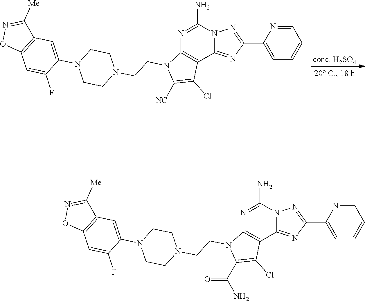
N1=C(N)N2C(=NC(C3=CC=CC=N3)=N2)C2=C1N(CCN1CCN(C3=CC4=C(C=C3F)ON=C4[Me])CC1)C(C(N)=O)=C2Cl.N1=C(N)N2C(=NC(C3=CC=CC=N3)=N2)C2=C1N(CCN1CCN(C3=CC4=C(C=C3F)ON=C4[Me])CC1)C([NC])=C2Cl.[conc. H2SO4]
